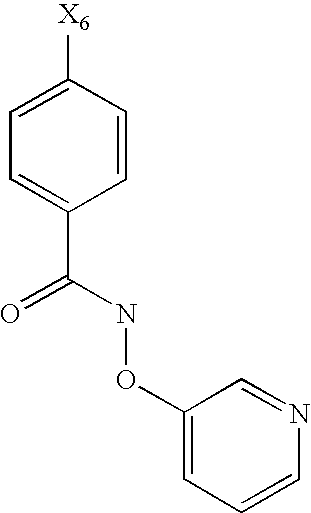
C1=C([X6])C=CC(C(NOC2=CC=CN=C2)=O)=C1
